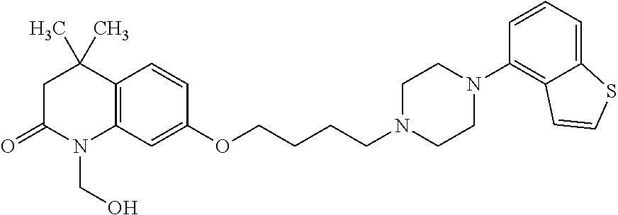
C1C(=O)N(CO)C2=C(C1(C)C)C=CC(OCCCCN1CCN(C3=C4C(=CC=C3)SC=C4)CC1)=C2
